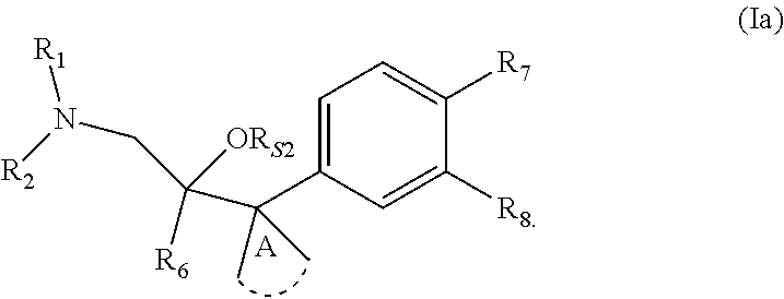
C1=C(C(C)(C)C([R6])(CN([R2])[R1])[ORS2])C=C([R8])C([R7])=C1.[A]
